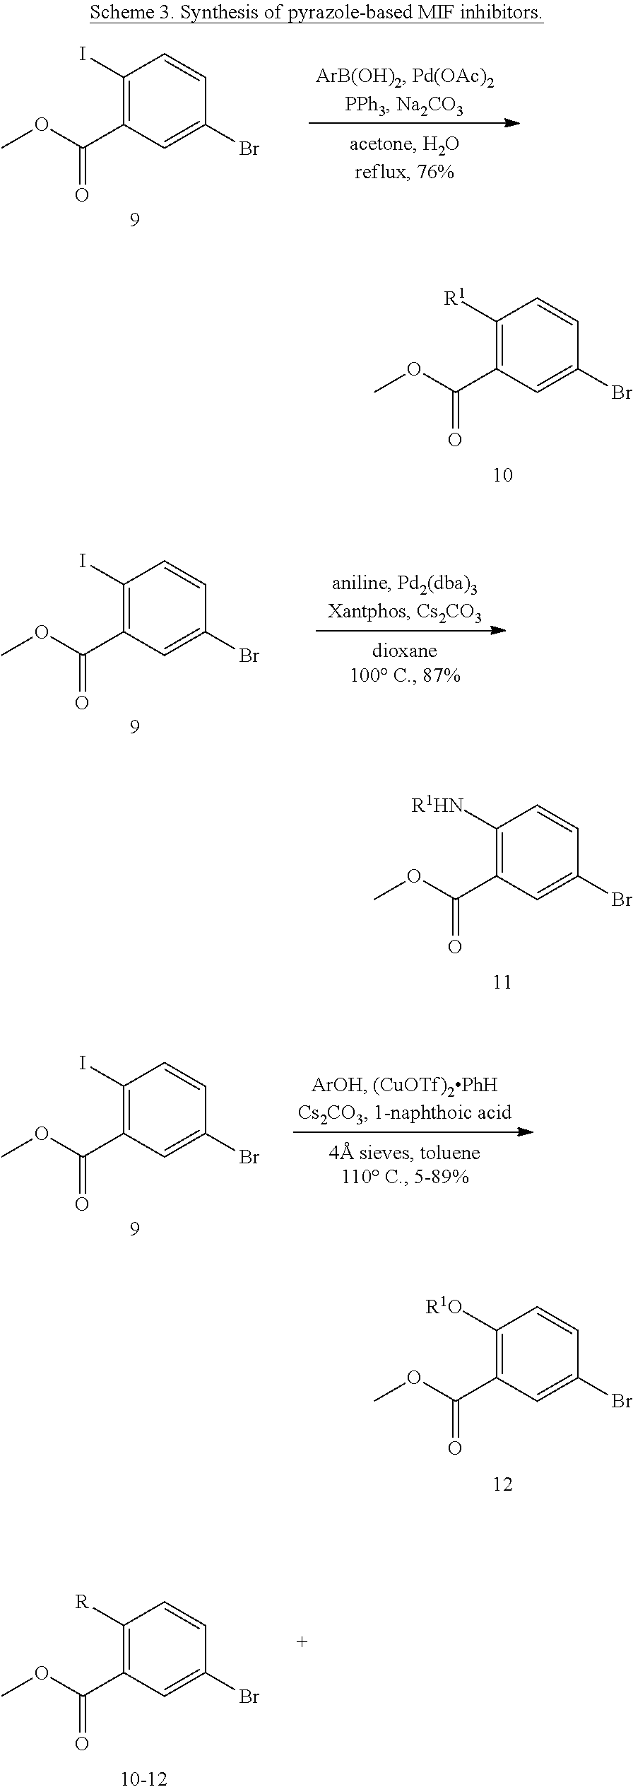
C1(I)=C(C(OC)=O)C=C(Br)C=C1.C1([R1])=C(C(OC)=O)C=C(Br)C=C1.C1(I)=C(C(OC)=O)C=C(Br)C=C1.C1([R1HN])=C(C(OC)=O)C=C(Br)C=C1.C1(I)=C(C(OC)=O)C=C(Br)C=C1.C1([R1O])=C(C(OC)=O)C=C(Br)C=C1.C1([R])=C(C(OC)=O)C=C(Br)C=C1
